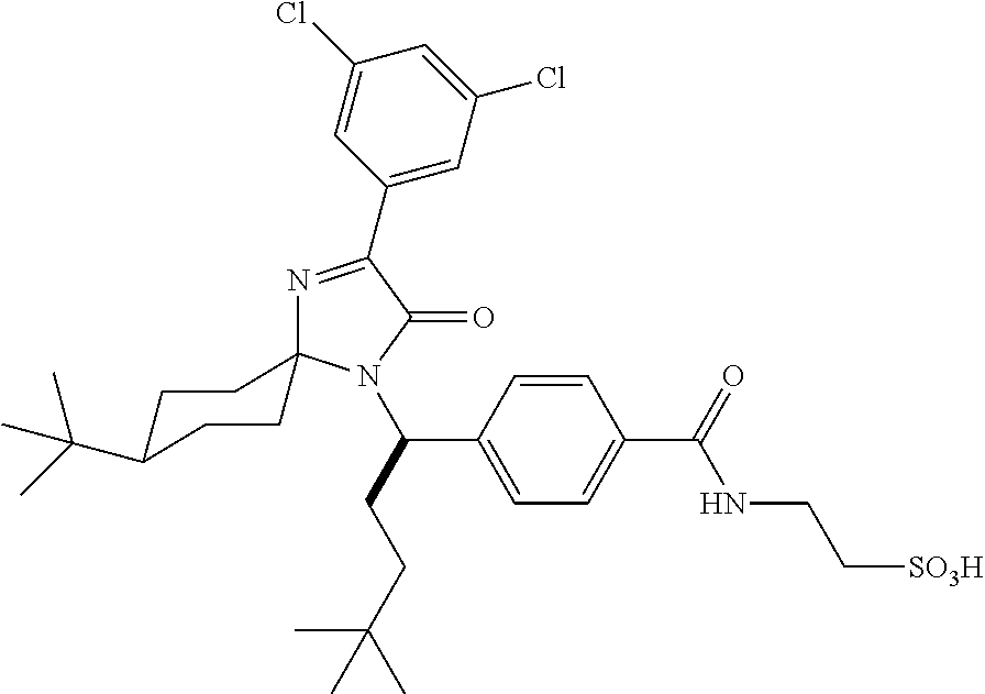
N1=C(C2=CC(Cl)=CC(Cl)=C2)C(=O)N(C(CCC(C)(C)C)C2=CC=C(C(=O)NCC[SO3H])C=C2)C12CCC(C(C)(C)C)CC2
